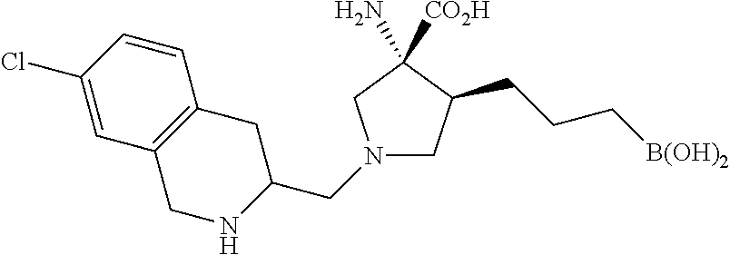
N1(CC2CC3=C(CN2)C=C(Cl)C=C3)CC(CCC[B(OH)2])C(N)([CO2H])C1
